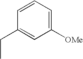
C1=CC(CC)=CC([OMe])=C1
